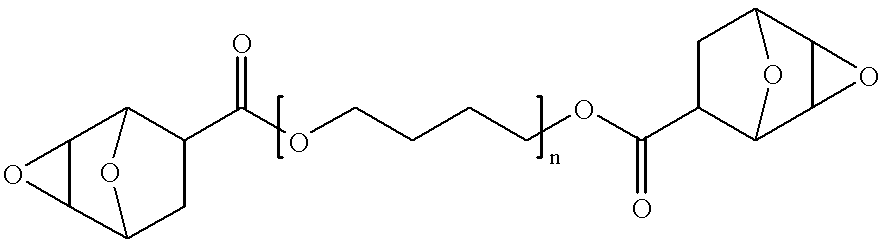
C12C3CC(C(OCCCCOC(C4C5C6C(C(C4)O5)O6)=O)=O)C(C1O2)O3
